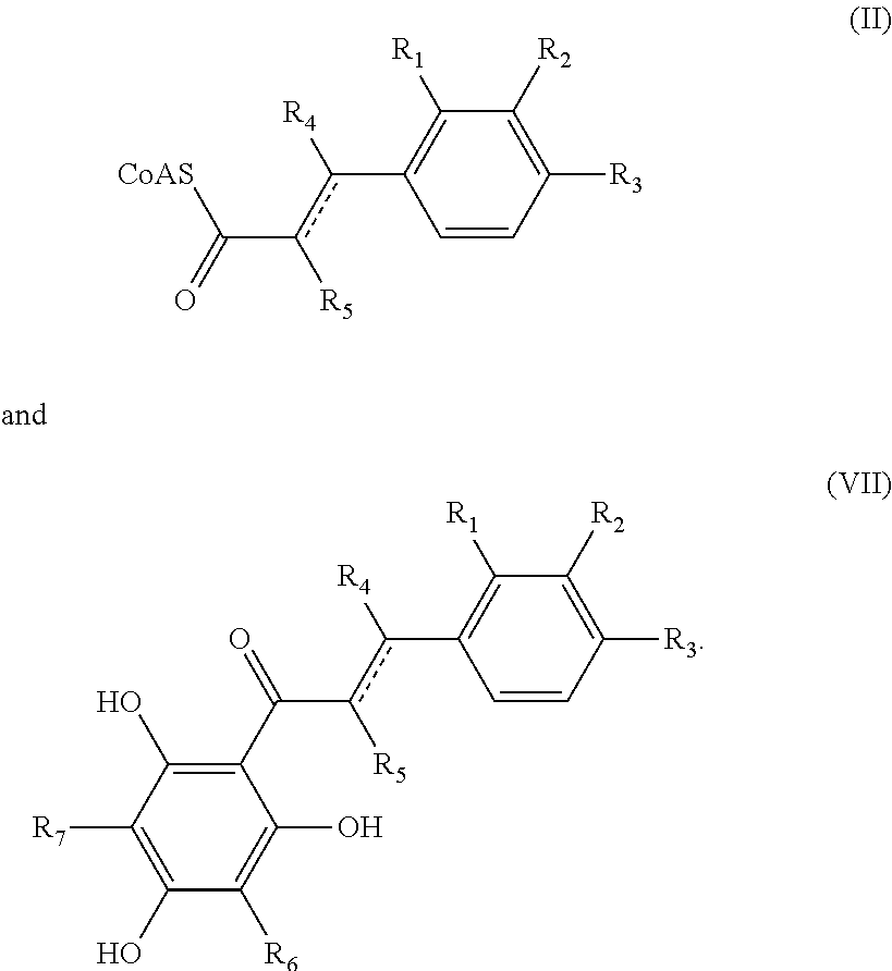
[R5]c(C(C1=C(O)C([R7])=C(O)C([R6])=C1O)=O)c(C1=C([R1])C([R2])=C([R3])C=C1)[R4].[R5]c(C(=O)[CoAS])c(C1=C([R1])C([R2])=C([R3])C=C1)[R4]
